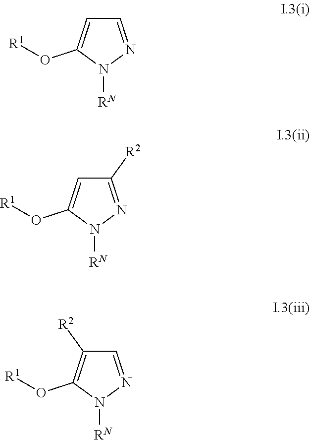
N1=CC=C(O[R1])N1[RN].N1=C([R2])C=C(O[R1])N1[RN].N1=CC([R2])=C(O[R1])N1[RN]
